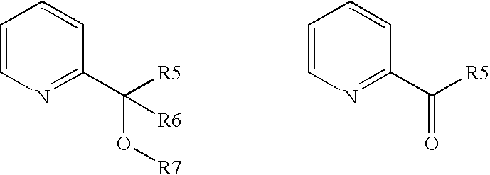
C1=CN=C(C(O[R7])([R6])[R5])C=C1.C1=CN=C(C([R5])=O)C=C1
